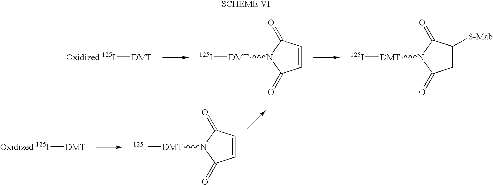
[Oxidized 125I][DMT].C1=CC(=O)N([DMT][125I])C1=O.C1=C([S-Mab])C(=O)N([DMT][125I])C1=O.[Oxidized 125I][DMT].C1=CC(=O)N([DMT][125I])C1=O
